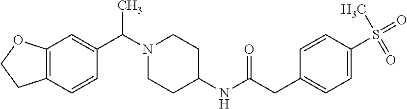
C12=C(C=CC(C(N3CCC(NC(CC4=CC=C(S(=O)(C)=O)C=C4)=O)CC3)C)=C1)CCO2
